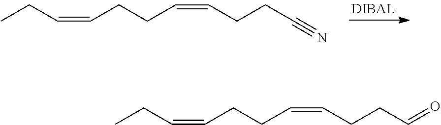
CCC=CCCC=CCCC#N.CCC=CCCC=CCCC=O
